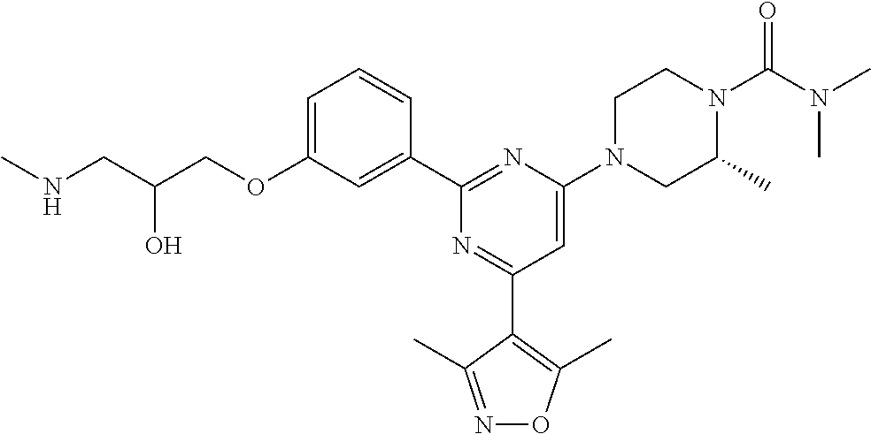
C1=C(OCC(CNC)O)C=C(C2=NC(N3CC(C)N(C(N(C)C)=O)CC3)=CC(C3=C(C)ON=C3C)=N2)C=C1
